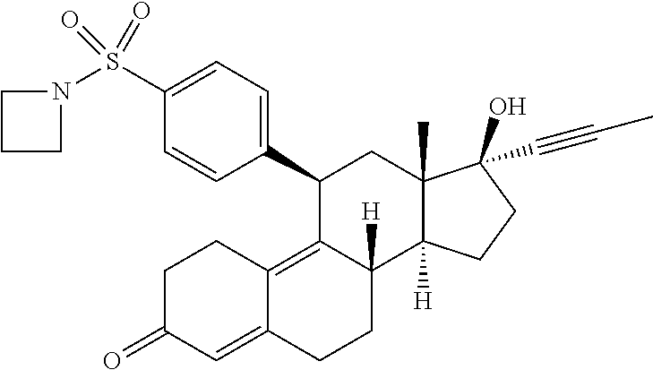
N1(S(C2=CC=C(C3C4=C5C(=CC(=O)CC5)CCC4([H])C4([H])C(C)(C3)C(O)(C#CC)CC4)C=C2)(=O)=O)CCC1
